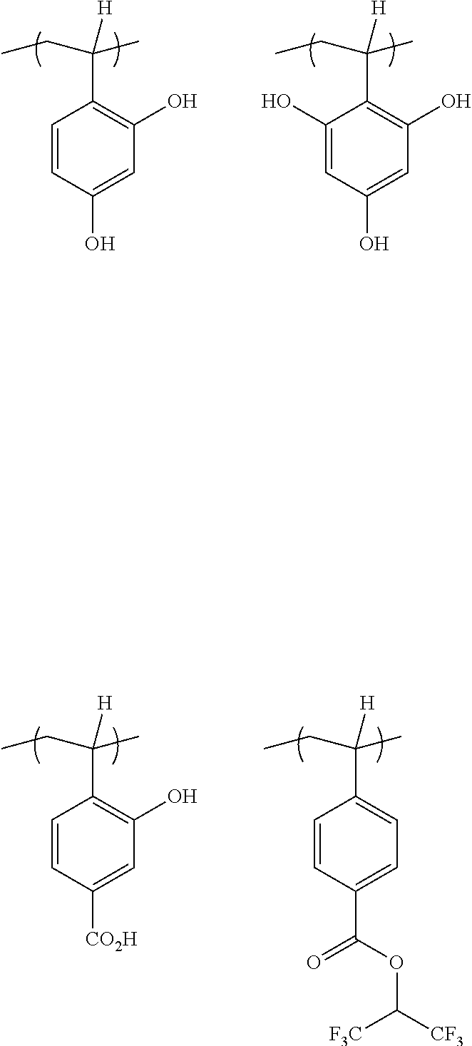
C1=CC(O)=CC(O)=C1C(C)([H])CC.C1(O)=CC(O)=CC(O)=C1C(CC)(C)[H].C1=CC(C(OC([F3C])[CF3])=O)=CC=C1C(C)([H])CC.C1=CC([CO2H])=CC(O)=C1C(C)([H])CC
